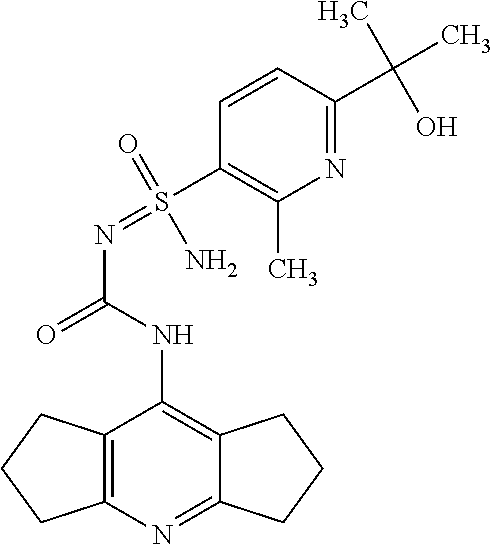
NS(=NC(=O)NC1=C2CCCC2=NC2=C1CCC2)(C1=C(C)N=C(C(C)(C)O)C=C1)=O
